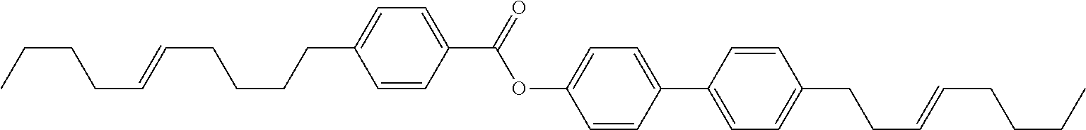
C1=CC(C(OC2=CC=C(C3=CC=C(CCC=CCCCC)C=C3)C=C2)=O)=CC=C1CCCCC=CCCCC
